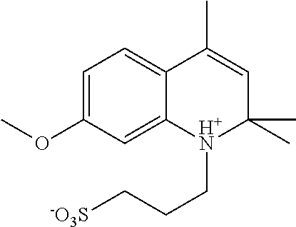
C1=C(OC)C=C2C(=C1)C(C)=CC(C)(C)[H+N]2CCC[-O3S]
